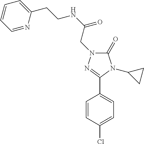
C(NC(=O)CN1C(=O)N(C2CC2)C(C2=CC=C(Cl)C=C2)=N1)CC1=CC=CC=N1
